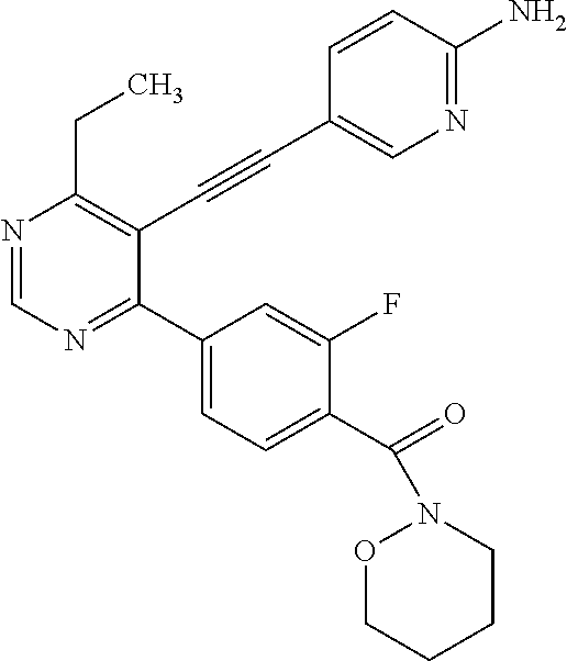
N1=CN=C(C2=CC=C(C(=O)N3OCCCC3)C(F)=C2)C(C#CC2=CN=C(N)C=C2)=C1CC
